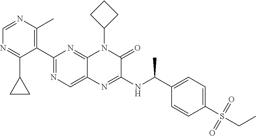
C1=NC(C)=C(C2=NC=C3C(=N2)N(C2CCC2)C(=O)C(NC(C2=CC=C(S(CC)(=O)=O)C=C2)C)=N3)C(C2CC2)=N1
